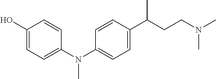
C1(O)=CC=C(N(C)C2=CC=C(C(C)CCN(C)C)C=C2)C=C1
